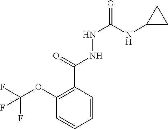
C1(OC(F)(F)F)=C(C(=O)NNC(=O)NC2CC2)C=CC=C1
